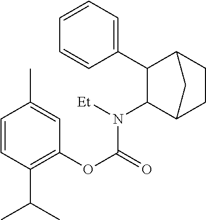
C1(N([Et])C(OC2=C(C(C)C)C=CC(C)=C2)=O)C2CCC(C1C1=CC=CC=C1)C2
